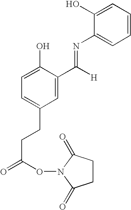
C1=C(O)C(C([H])=NC2=CC=CC=C2O)=CC(CCC(=O)ON2C(=O)CCC2=O)=C1
